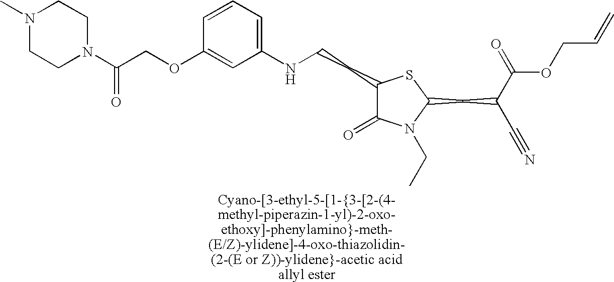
C1(CCNC2=CC=CC(OCC(N3CCN(C)CC3)=O)=C2)C(=O)N(CC)C(CC(C(=O)OCC=C)C#N)S1
